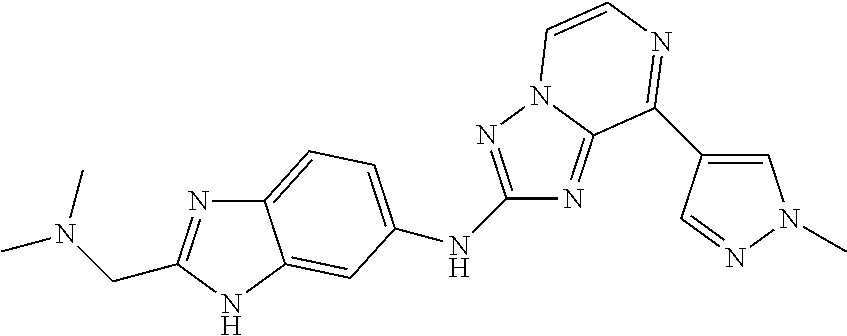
C12=CC=C(NC3=NN4C(=N3)C(C3=CN(C)N=C3)=NC=C4)C=C1NC(CN(C)C)=N2
